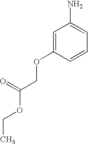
C1=C(OCC(OCC)=O)C=CC=C1N
